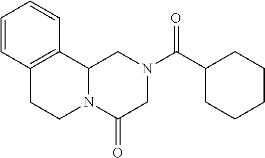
C1C(=O)N2C(C3=C(C=CC=C3)CC2)CN1C(C1CCCCC1)=O
